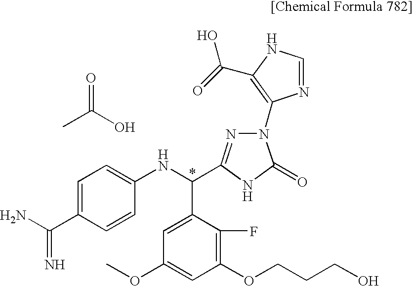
CC(=O)O.C1=C(C(N)=N)C=CC(NC(C2=CC(OC)=CC(OCCCO)=C2F)C2=NN(C3=C(C(=O)O)NC=N3)C(=O)N2)=C1
